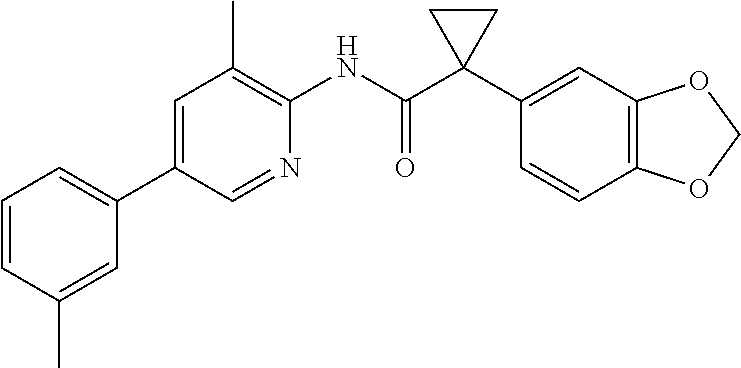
C1=CC(C)=CC(C2=CC(C)=C(NC(C3(C4=CC5=C(C=C4)OCO5)CC3)=O)N=C2)=C1
